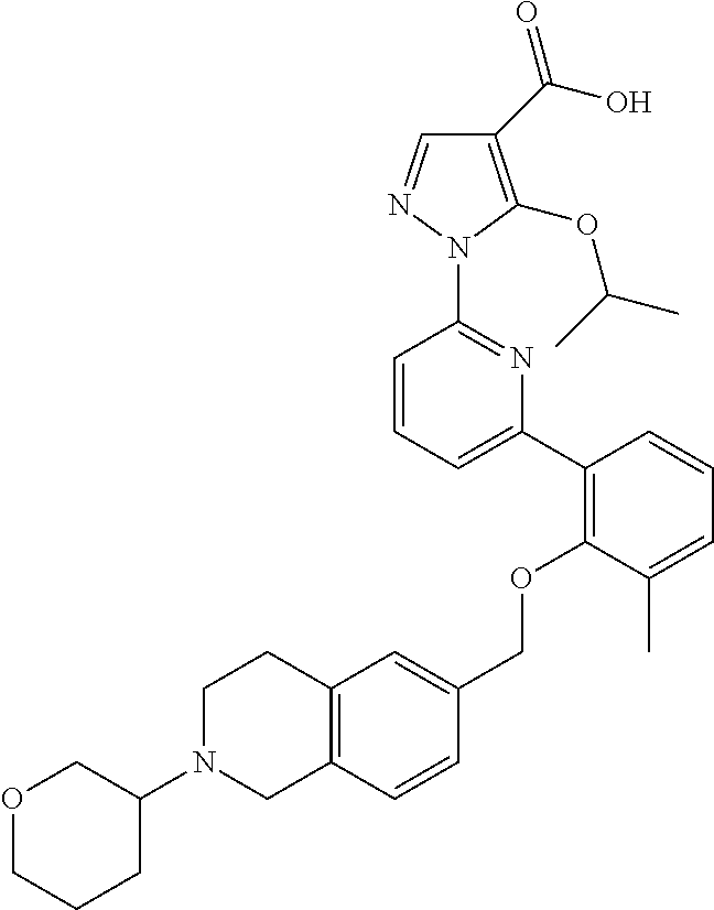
C1(C(O)=O)=C(OC(C)C)N(C2=NC(C3=C(OCC4=CC5=C(C=C4)CN(C4COCCC4)CC5)C(C)=CC=C3)=CC=C2)N=C1
